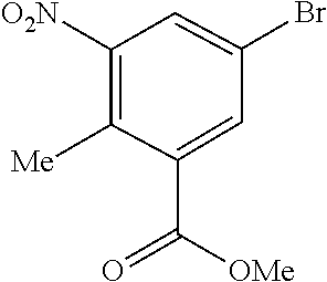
C1=C(Br)C=C(C([OMe])=O)C([Me])=C1[O2N]
